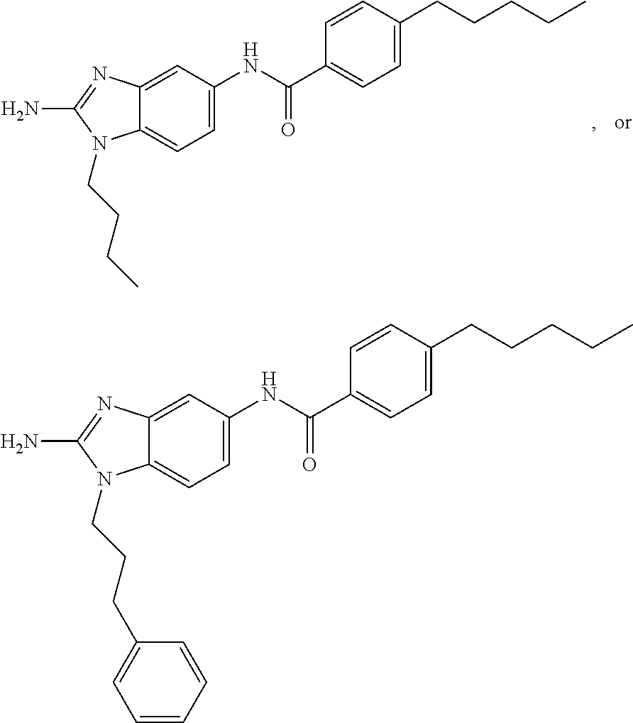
O=C(NC1=CC=C2C(=C1)N=C(N)N2CCCC1=CC=CC=C1)C1=CC=C(CCCCC)C=C1.O=C(NC1=CC=C2C(=C1)N=C(N)N2CCCC)C1=CC=C(CCCCC)C=C1
